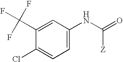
C1(C(F)(F)F)=CC(NC(=O)[Z])=CC=C1Cl
